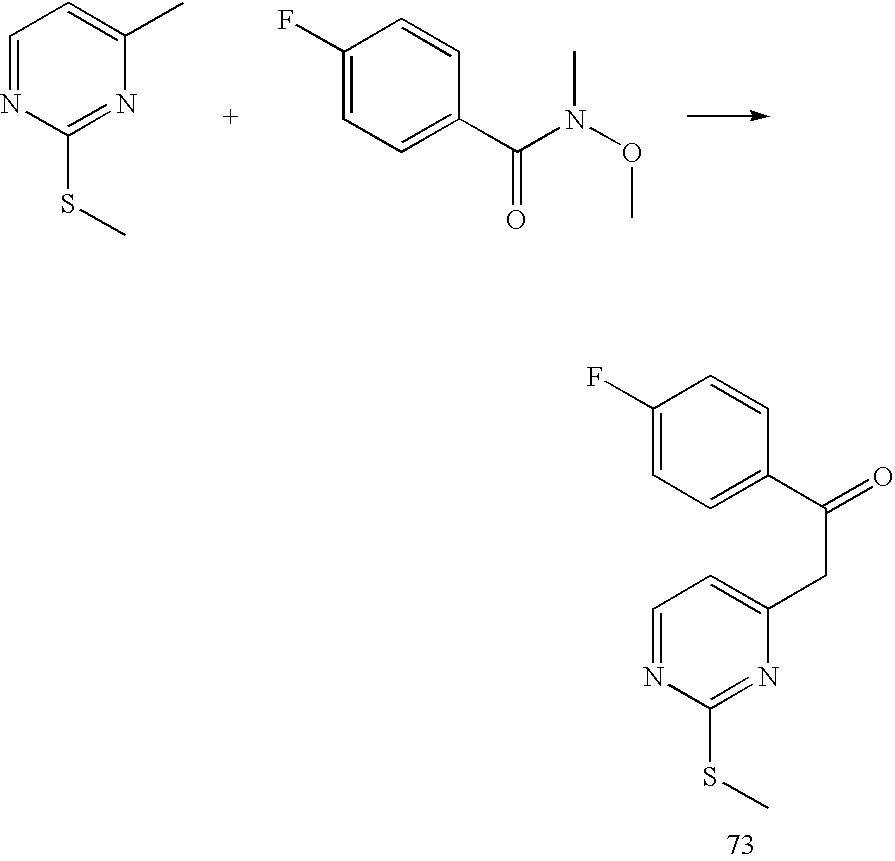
C1=NC(SC)=NC(C)=C1.C1(F)=CC=C(C(N(C)OC)=O)C=C1.C1(F)=CC=C(C(CC2=CC=NC(SC)=N2)=O)C=C1
